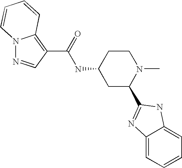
C1(C(NC2CC(C3=NC4=CC=CC=C4N3)N(C)CC2)=O)=C2N(N=C1)C=CC=C2
